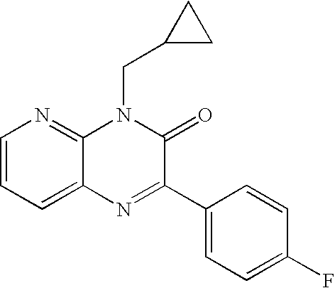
C1=CC=C2C(=N1)N(CC1CC1)C(=O)C(C1=CC=C(F)C=C1)=N2
